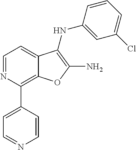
C1(Cl)=CC=CC(NC2=C(N)OC3=C(C4=CC=NC=C4)N=CC=C32)=C1
